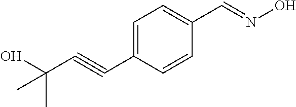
C1=C(C#CC(O)(C)C)C=CC(C=NO)=C1
